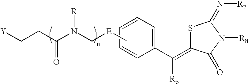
S1C(=C(C2=CC=CC=C2)[R6])C(=O)N([R8])C1=N[R7].C[E]CN(C(CC[Y])=O)[R]
